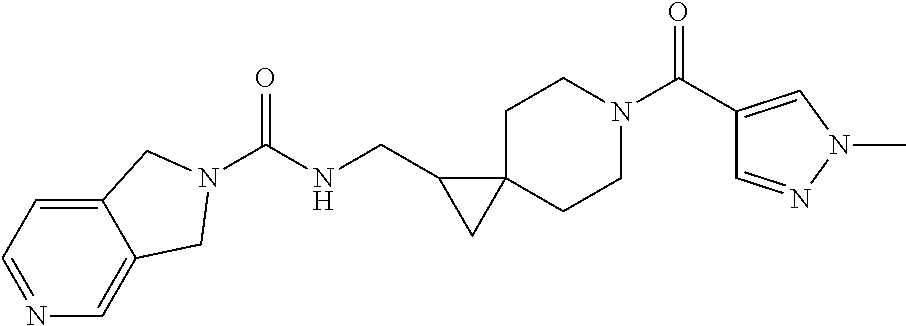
C1C2(CCN(C(C3=CN(C)N=C3)=O)C1)C(CNC(=O)N1CC3=CN=CC=C3C1)C2
